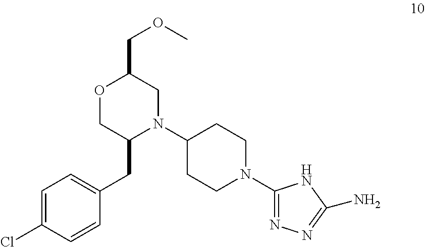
C1=C(Cl)C=CC(CC2N(C3CCN(C4=NN=C(N)N4)CC3)CC(COC)OC2)=C1
